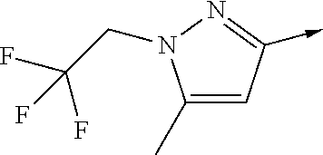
C1(C)=CC(->C)=NN1CC(F)(F)F
